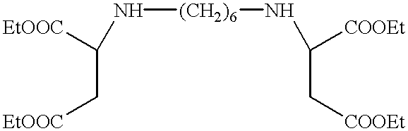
C(C[EtOOC])(N[(CH2)6]NC(C[COOEt])[COOEt])[EtOOC]
